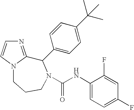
N1=C2N(C=C1)CCCN(C(NC1=CC=C(F)C=C1F)=O)C2C1=CC=C(C(C)(C)C)C=C1
